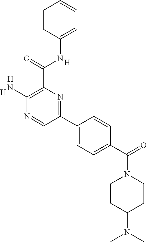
[H].C1(N)=C(C(NC2=CC=CC=C2)=O)N=C(C2=CC=C(C(N3CCC(N(C)C)CC3)=O)C=C2)C=N1.[H].[H]
